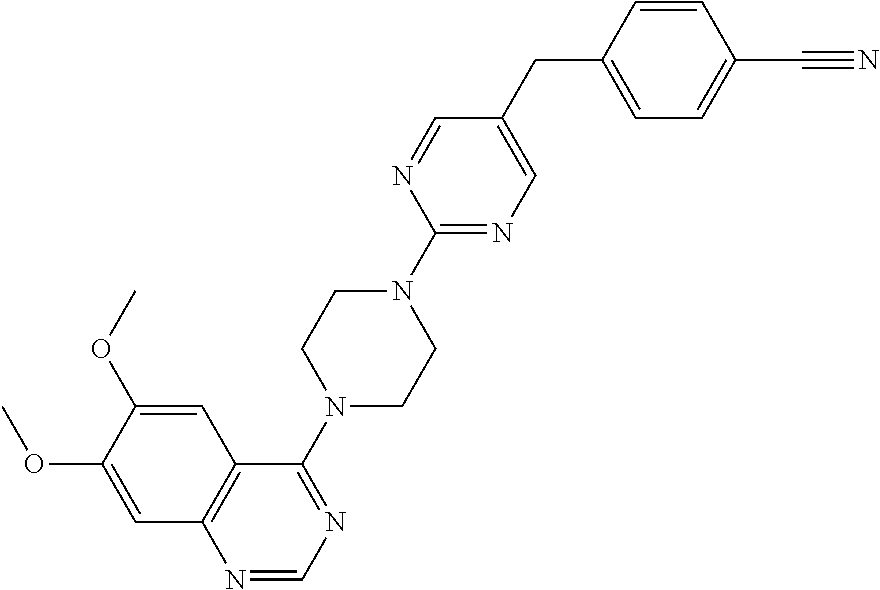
N1=CN=C(N2CCN(C3=NC=C(CC4=CC=C(C#N)C=C4)C=N3)CC2)C2=C1C=C(OC)C(OC)=C2
